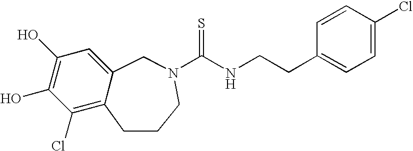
C1(Cl)=C2C(=CC(O)=C1O)CN(C(NCCC1=CC=C(Cl)C=C1)=S)CCC2
